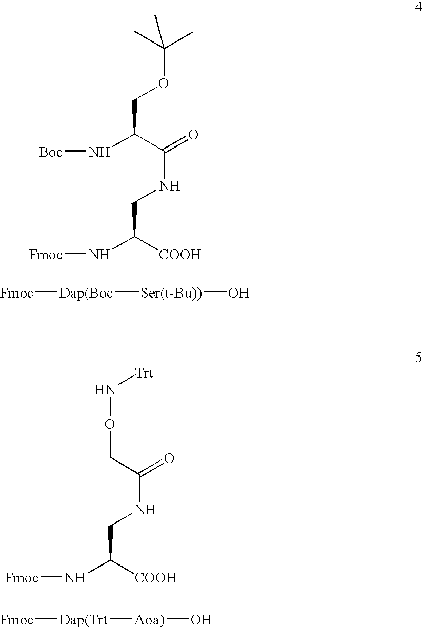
C(OCC(C(NCC([COOH])N[Fmoc])=O)N[Boc])(C)(C)C.[Fmoc][Dap(Boc][Ser(t-Bu))]O.N(OCC(=O)NCC([COOH])N[Fmoc])[Trt].[Fmoc][Dap(Trt][Aoa)]O
